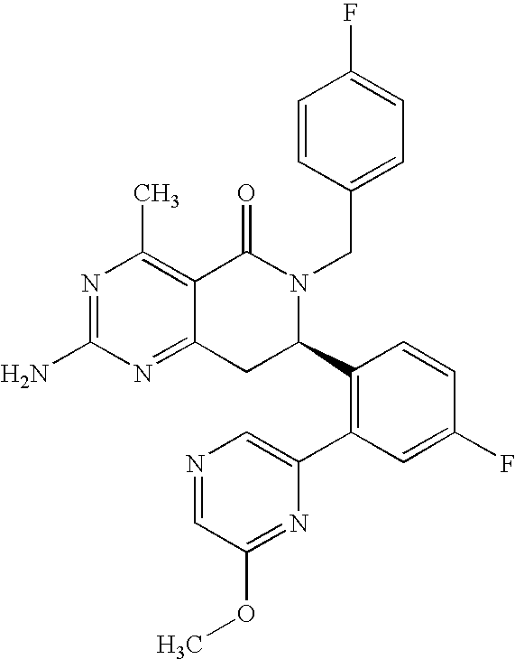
C12=NC(N)=NC(C)=C1C(=O)N(CC1=CC=C(F)C=C1)C(C1=C(C3=CN=CC(OC)=N3)C=C(F)C=C1)C2
